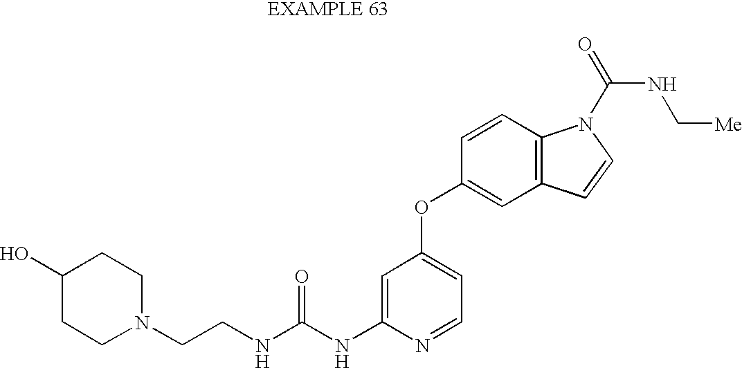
C1=C(NC(NCCN2CCC(O)CC2)=O)N=CC=C1OC1=CC2=C(C=C1)N(C(=O)NC[Me])C=C2
